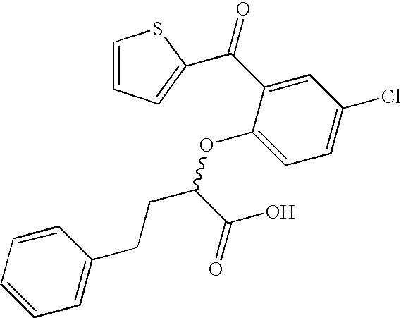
C1=CC=CC(CCC(OC2=CC=C(Cl)C=C2C(C2=CC=CS2)=O)C(=O)O)=C1
